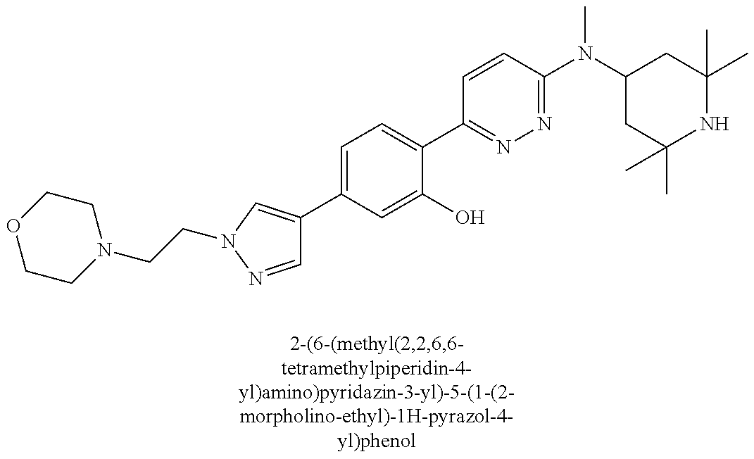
C1(C2=CN(CCN3CCOCC3)N=C2)=CC=C(C2=NN=C(N(C3CC(C)(C)NC(C)(C)C3)C)C=C2)C(O)=C1
